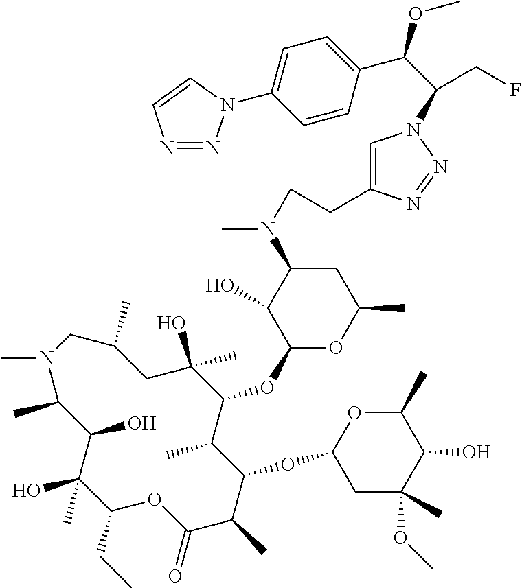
C1(O)(C)C(CC)OC(=O)C(C)C(OC2CC(OC)(C)C(O)C(C)O2)C(C)C(OC2OC(C)CC(N(C)CCC3=CN(C(CF)C(C4=CC=C(N5N=NC=C5)C=C4)OC)N=N3)C2O)C(C)(O)CC(C)CN(C)C(C)C1O
